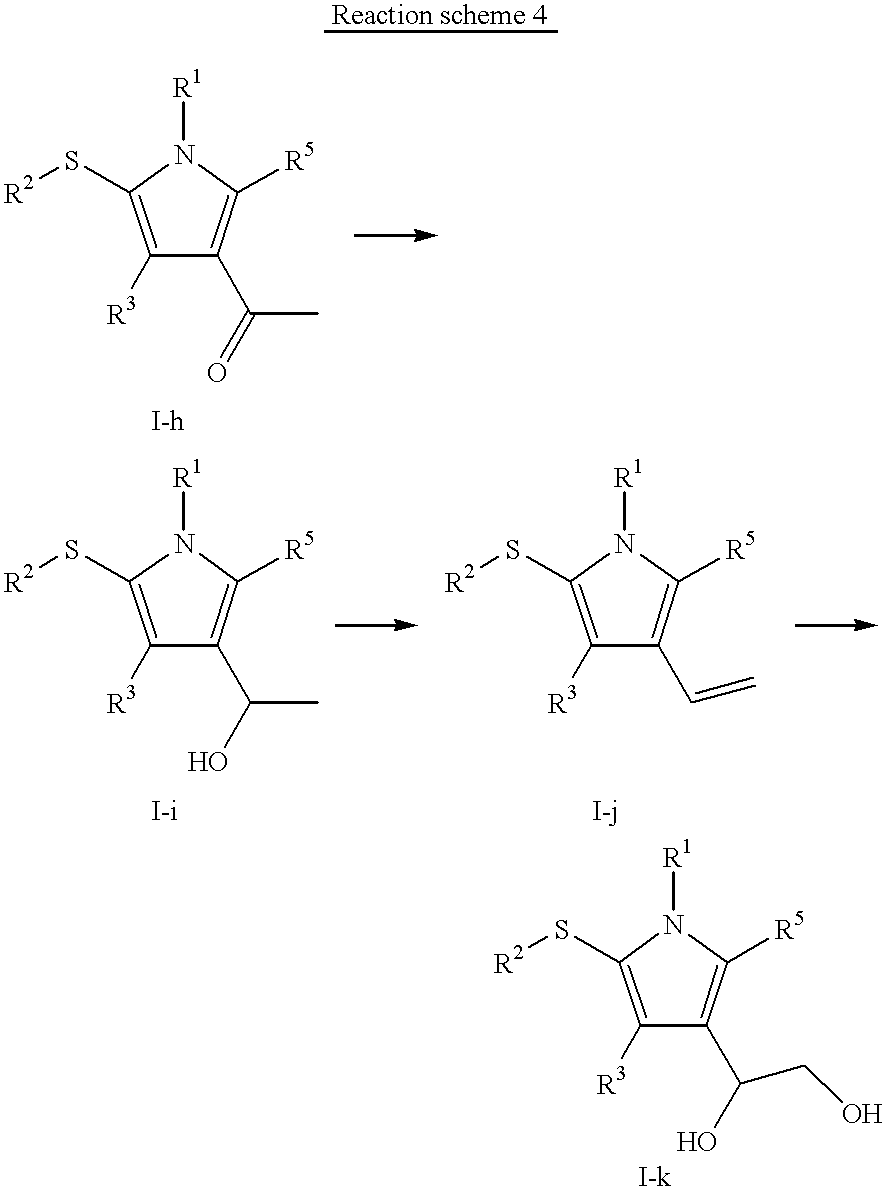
C1([R3])=C(S[R2])N([R1])C([R5])=C1C(=O)C.C1([R3])=C(S[R2])N([R1])C([R5])=C1C(O)C.C1([R3])=C(S[R2])N([R1])C([R5])=C1C=C.C1([R3])=C(S[R2])N([R1])C([R5])=C1C(O)CO
